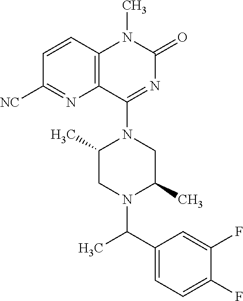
C1=CC2=C(N=C1[NC])C(N1C(C)CN(C(C3=CC=C(F)C(F)=C3)C)C(C)C1)=NC(=O)N2C
